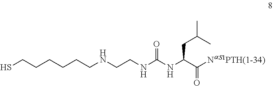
SCCCCCCNCCNC(NC(C([NaS1PTH(1-34)])=O)CC(C)C)=O
